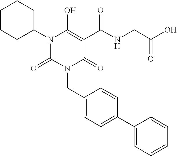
C(N1C(=O)C(C(NCC(O)=O)=O)=C(O)N(C2CCCCC2)C1=O)C1=CC=C(C2=CC=CC=C2)C=C1
